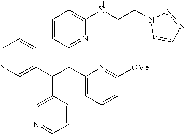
C1=NC=C(C(C(C2=CC=CC([OMe])=N2)C2=NC(NCCN3C=CN=N3)=CC=C2)C2=CN=CC=C2)C=C1
